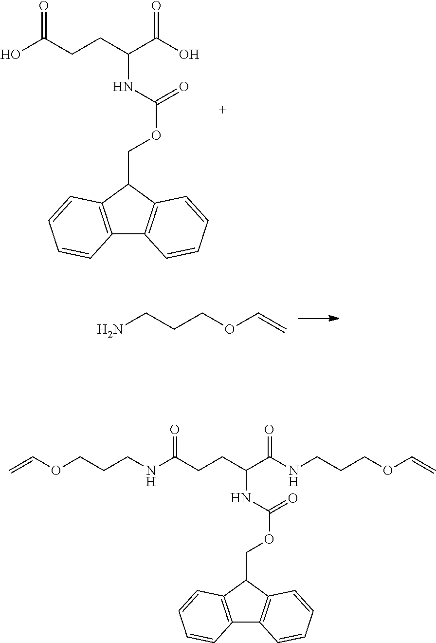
C12=C(C(COC(=O)NC(CCC(O)=O)C(O)=O)C3=C1C=CC=C3)C=CC=C2.NCCCOC=C.C12=C(C(COC(=O)NC(CCC(NCCCOC=C)=O)C(NCCCOC=C)=O)C3=C1C=CC=C3)C=CC=C2
